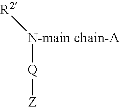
[N-main chain-A]([Q][Z])[R2]
